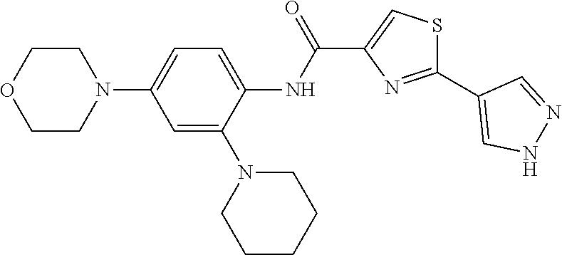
C1COCCN1C1=CC=C(NC(=O)C2=CSC(C3=CNN=C3)=N2)C(N2CCCCC2)=C1
